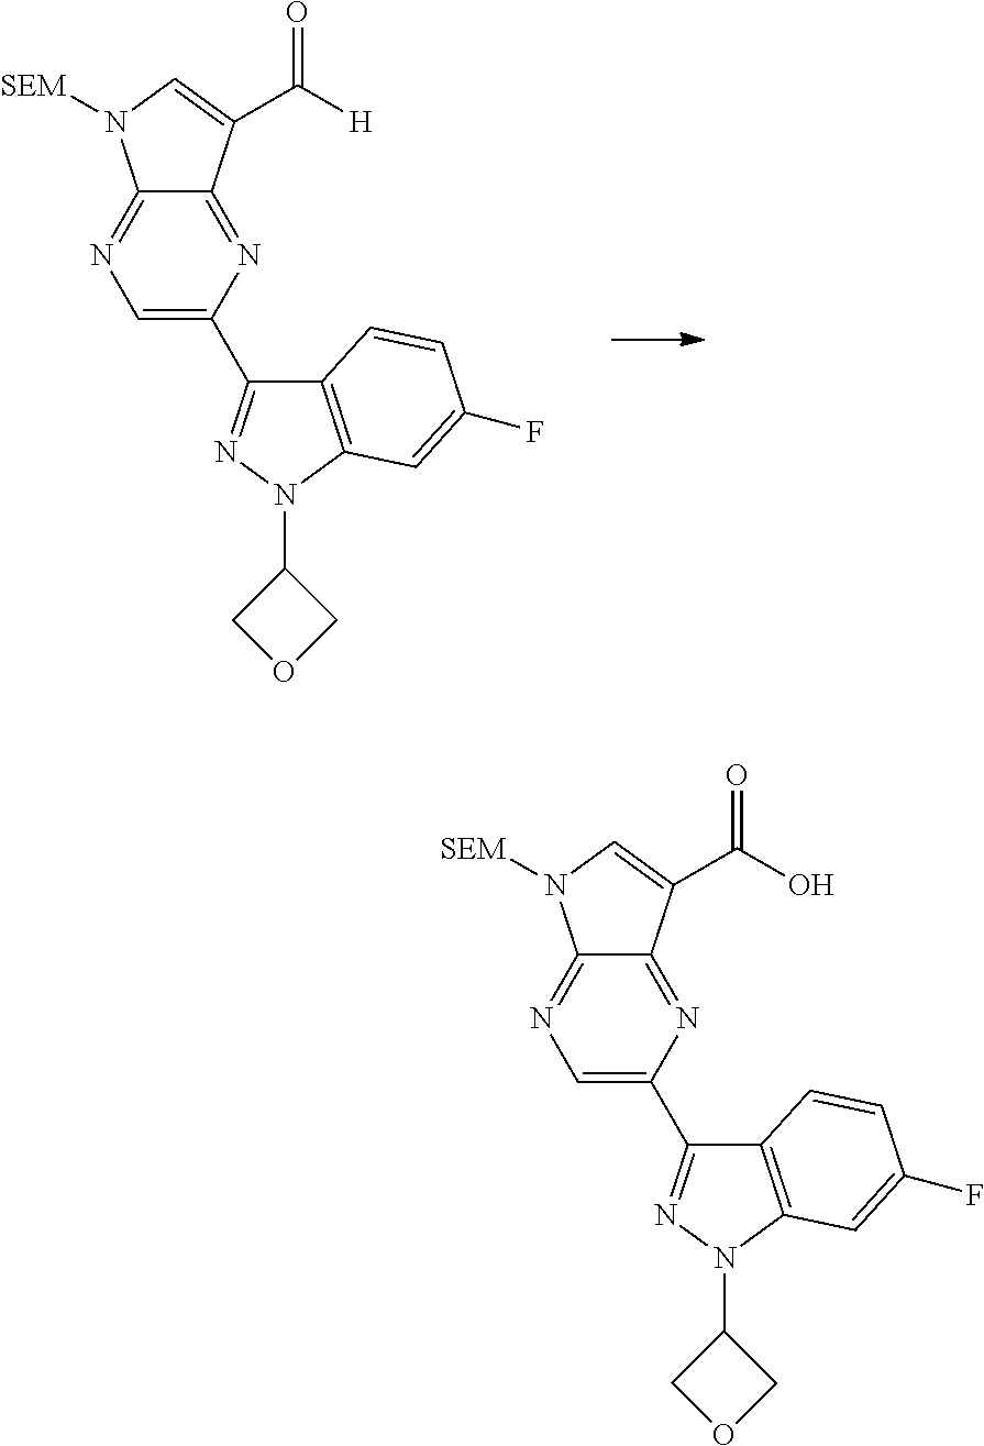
C1=C(C2=NN(C3COC3)C3=C2C=CC(F)=C3)N=C2C(=N1)N([SEM])C=C2C([H])=O.C1=C(C2=NN(C3COC3)C3=C2C=CC(F)=C3)N=C2C(=N1)N([SEM])C=C2C(O)=O
